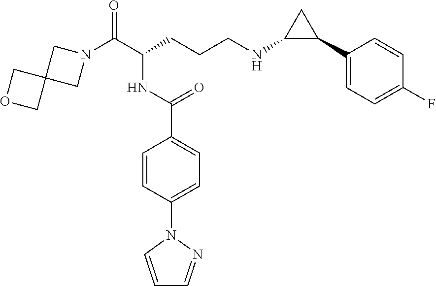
N1(C(C(CCCNC2C(C3=CC=C(F)C=C3)C2)NC(C2=CC=C(N3C=CC=N3)C=C2)=O)=O)CC2(C1)COC2
